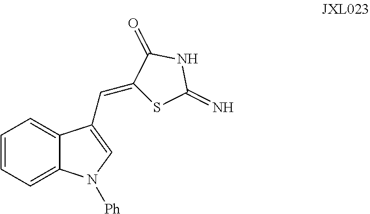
C1=CC=C2C(=C1)C(C=C1SC(=N)NC1=O)=CN2[Ph]
